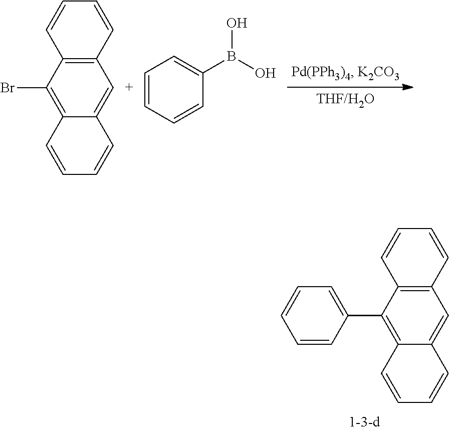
C1=CC2=C(C=C1)C(C1=CC=CC=C1)=C1C(=C2)C=CC=C1.C1=CC2=C(C=C1)C(Br)=C1C(=[C+]2)C=CC=C1.C1=CC=CC(B(O)O)=C1
